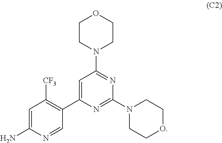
C1=C(N)N=CC(C2=CC(N3CCOCC3)=NC(N3CCOCC3)=N2)=C1[CF3]
